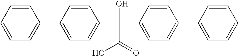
C1=CC=C(C2=CC=C(C(O)(C3=CC=C(C4=CC=CC=C4)C=C3)C(=O)O)C=C2)C=C1
